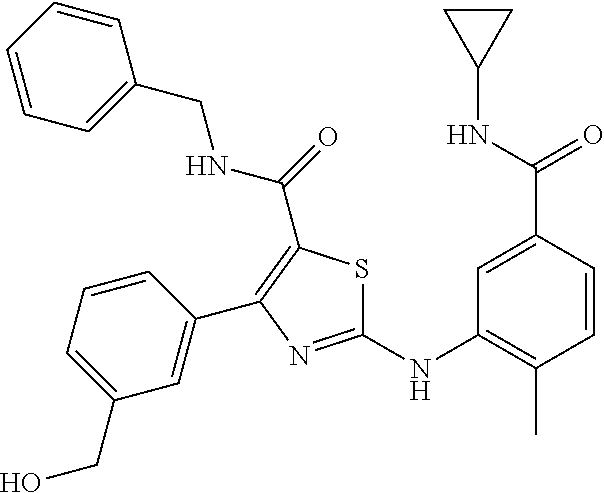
C1(NC2=C(C)C=CC(C(NC3CC3)=O)=C2)=NC(C2=CC(CO)=CC=C2)=C(C(=O)NCC2=CC=CC=C2)S1
